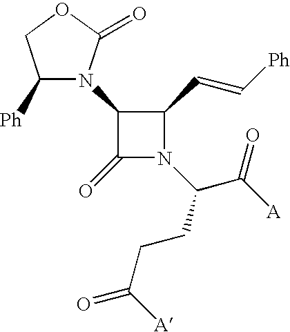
C1([Ph])N(C2C(=O)N(C(CCC(=O)[A])C(=O)[A])C2C=C[Ph])C(=O)OC1
